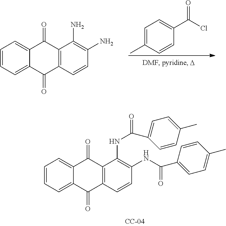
C1=CC=C2C(=C1)C(=O)C1=C(C2=O)C=CC(NC(=O)C2=CC=C(C)C=C2)=C1NC(=O)C1=CC=C(C)C=C1.C1=C(C)C=CC(C(Cl)=O)=C1.C1=CC=C2C(=C1)C(=O)C1=C(C2=O)C=CC(N)=C1N
